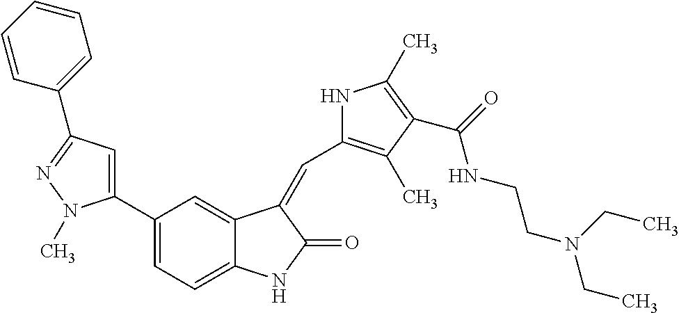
C1=C(C2=CC=C3C(=C2)C(=CC2=C(C)C(C(=O)NCCN(CC)CC)=C(C)N2)C(=O)N3)N(C)N=C1C1=CC=CC=C1
